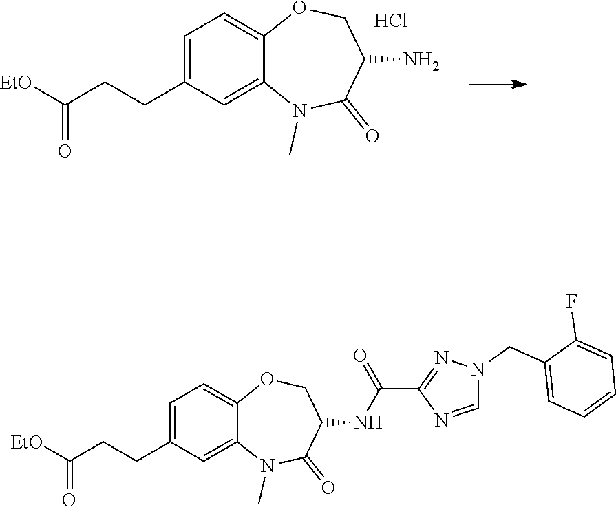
C1(CCC(=O)[EtO])=CC=C2OCC(N)C(=O)N(C)C2=C1.Cl.C1(CCC(=O)[EtO])=CC=C2OCC(NC(C3=NN(CC4=CC=CC=C4F)C=N3)=O)C(=O)N(C)C2=C1
